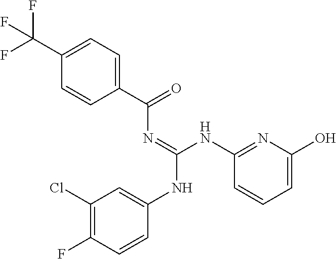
C1(Cl)=C(F)C=CC(NC(=NC(C2=CC=C(C(F)(F)F)C=C2)=O)NC2=NC(O)=CC=C2)=C1
